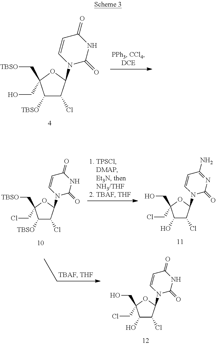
C1([TBSO])C(Cl)C(N2C(=O)NC(=O)C=C2)OC1(C[TBSO])CO.C1(O)C(Cl)C(N2C(=O)N=C(N)C=C2)OC1(CO)CCl.C1([TBSO])C(Cl)C(N2C(=O)NC(=O)C=C2)OC1(C[TBSO])CCl.C1(O)C(Cl)C(N2C(=O)NC(=O)C=C2)OC1(CO)CCl
